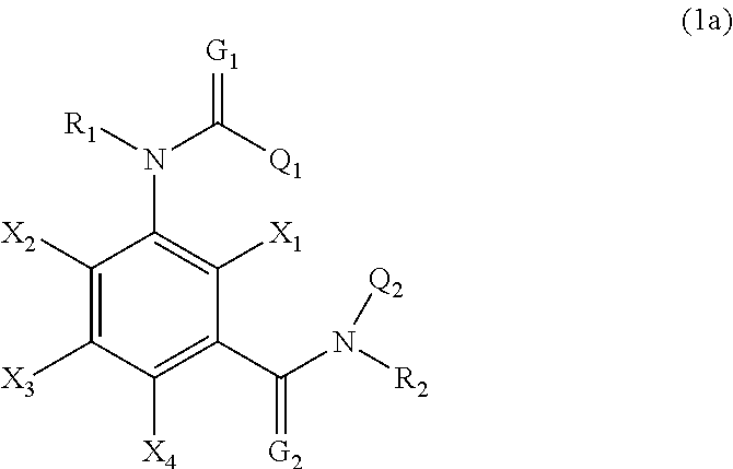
C1([X4])=C(C(=[G2])N([R2])[Q2])C([X1])=C(N([R1])C([Q1])=[G1])C([X2])=C1[X3]
